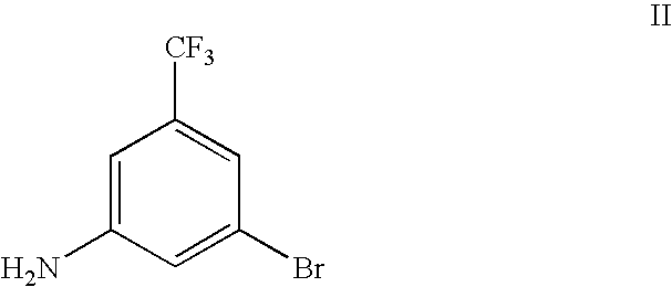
C1=C(N)C=C(Br)C=C1[CF3]
